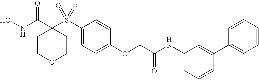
N(C(C1(S(C2=CC=C(OCC(NC3=CC=CC(C4=CC=CC=C4)=C3)=O)C=C2)(=O)=O)CCOCC1)=O)O
